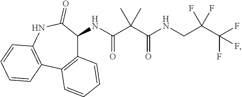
C12=C(C3=C(NC(=O)C1NC(C(C(NCC(C(F)(F)F)(F)F)=O)(C)C)=O)C=CC=C3)C=CC=C2
